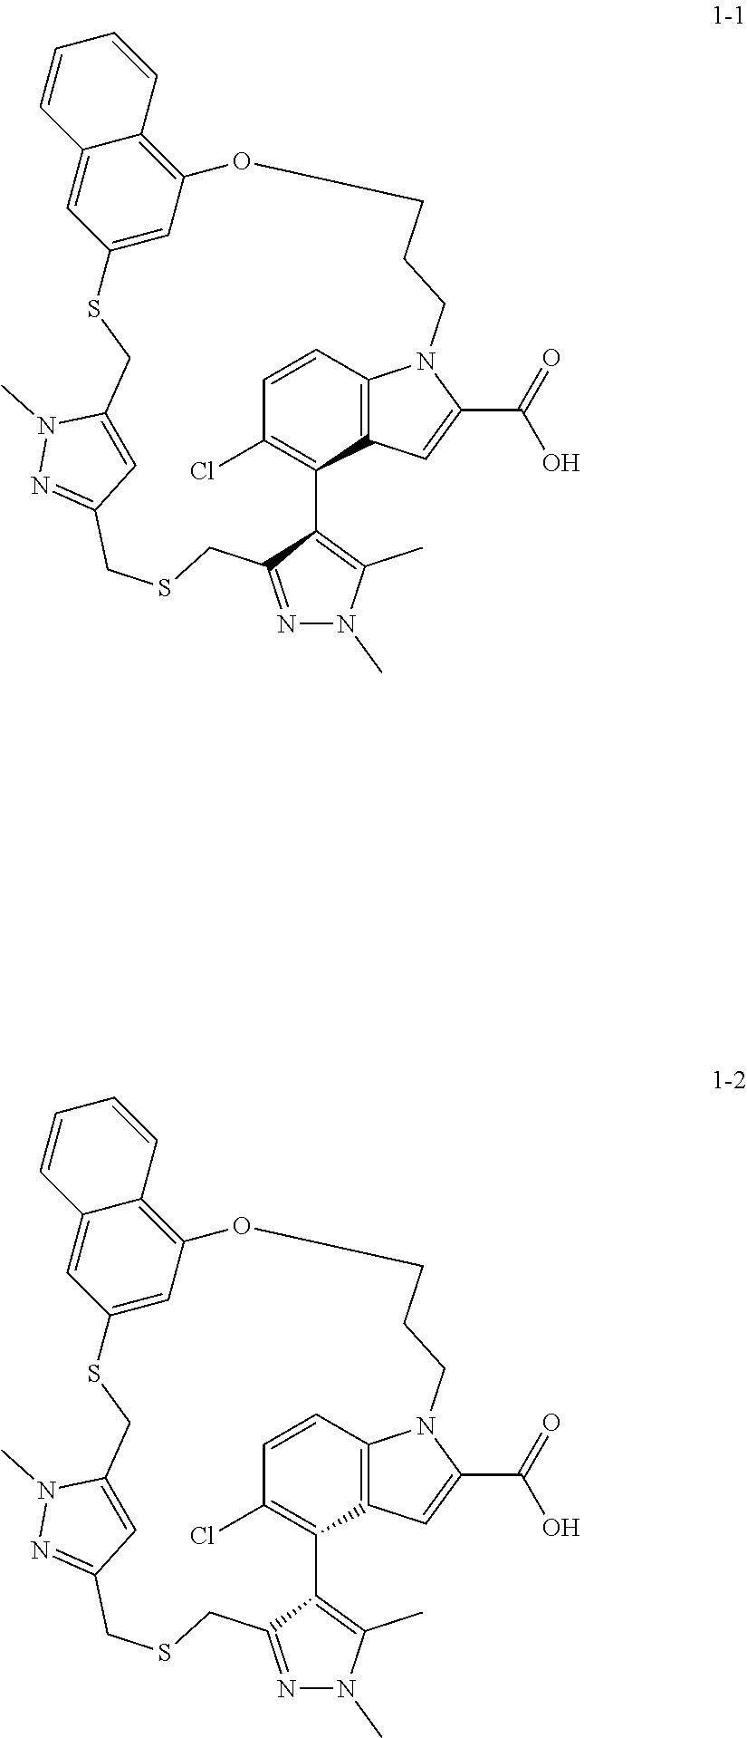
C12=C3C=CC(Cl)=C1C1=C(C)N(C)N=C1CSCC1=NN(C)C(=C1)CSC1=CC(=C4C(=C1)C=CC=C4)OCCCN3C(C(=O)O)=C2.C12=C3C=CC(Cl)=C1C1=C(C)N(C)N=C1CSCC1=NN(C)C(=C1)CSC1=CC(=C4C(=C1)C=CC=C4)OCCCN3C(C(=O)O)=C2
